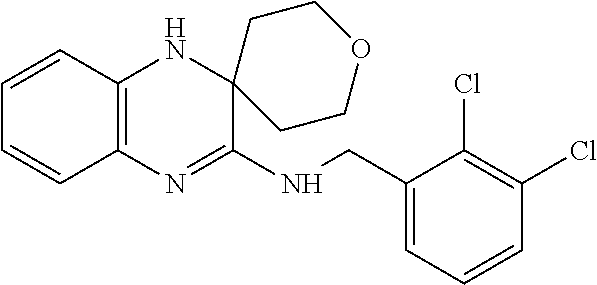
C1=CC2=C(C=C1)N=C(NCC1=CC=CC(Cl)=C1Cl)C1(N2)CCOCC1
